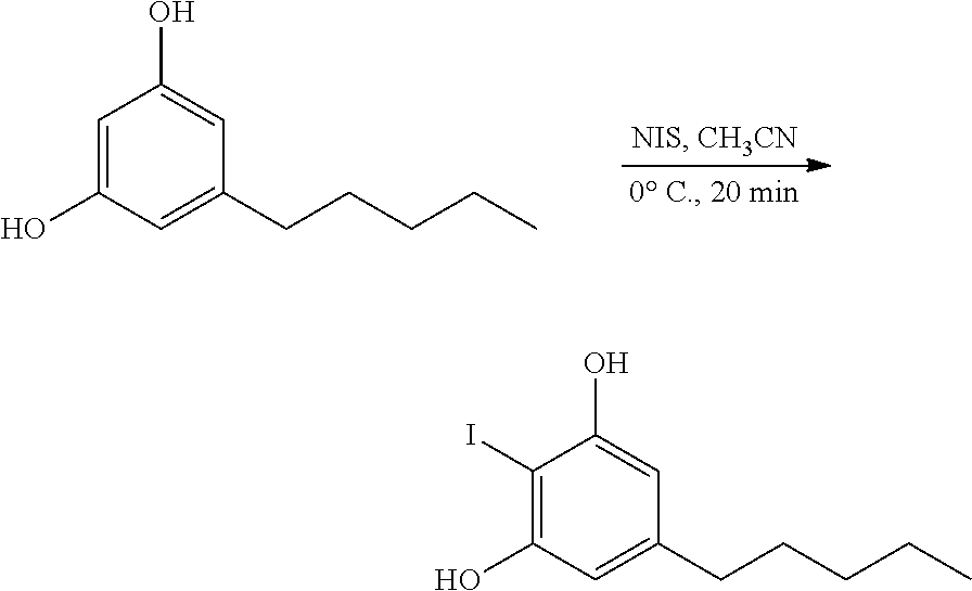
C1=C(O)C=C(CCCCC)C=C1O.C1(I)=C(O)C=C(CCCCC)C=C1O
